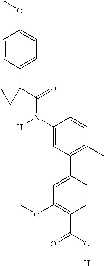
C1=C(N(C(C2(C3=CC=C(OC)C=C3)CC2)=O)[H])C=CC(C)=C1C1=CC(OC)=C(C(=O)O[H])C=C1
